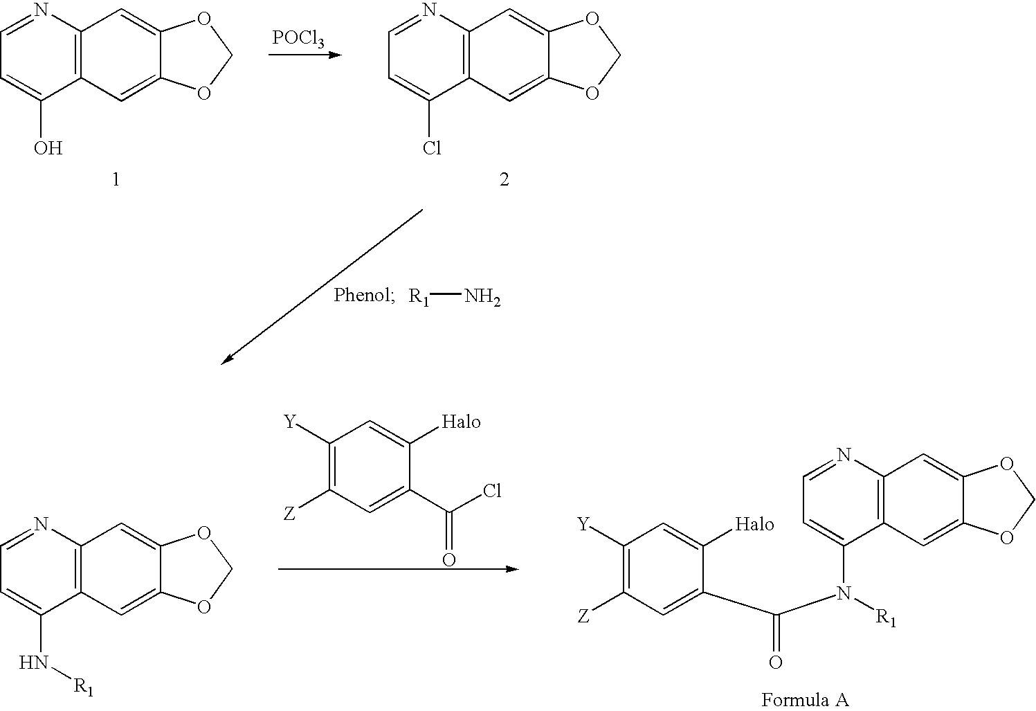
N1=CC=C(O)C2=C1C=C1C(=C2)OCO1.[POCl3].N1=CC=C(Cl)C2=C1C=C1C(=C2)OCO1.[R1]N.N1=CC=C(N[R1])C2=C1C=C1C(=C2)OCO1.C1([Y])=C([Z])C=C(C(Cl)=O)C([Halo])=C1.C1([Y])=C([Z])C=C(C(N([R1])C2=CC=NC3=C2C=C2C(=C3)OCO2)=O)C([Halo])=C1
